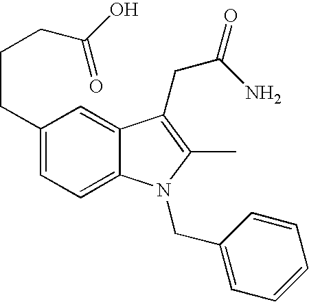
C1(CCCC(O)=O)=CC=C2C(=C1)C(CC(=O)N)=C(C)N2CC1=CC=CC=C1
